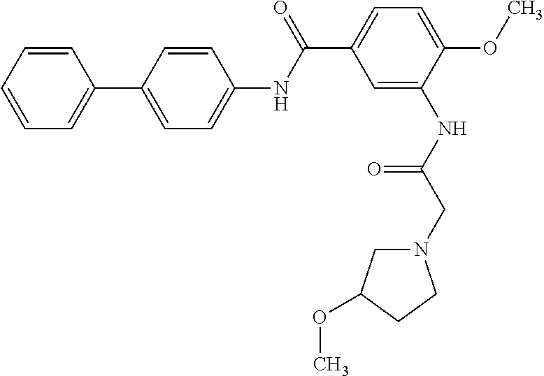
C1=CC=CC=C1C1=CC=C(NC(C2=CC=C(OC)C(NC(CN3CC(OC)CC3)=O)=C2)=O)C=C1
